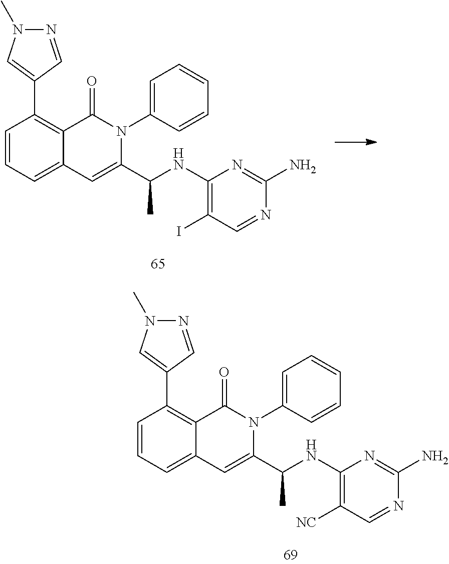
C1=C(C(NC2=C(I)C=NC(N)=N2)C)N(C2=CC=CC=C2)C(=O)C2=C(C3=CN(C)N=C3)C=CC=C12.C1=C(C(NC2=C([NC])C=NC(N)=N2)C)N(C2=CC=CC=C2)C(=O)C2=C(C3=CN(C)N=C3)C=CC=C12
